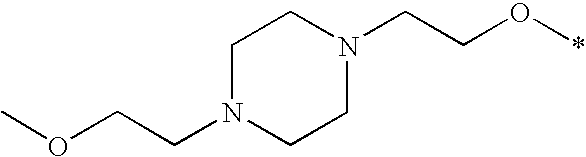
C1N(CCOC)CCN(CCO*)C1
